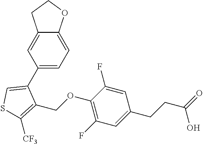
C1(C2=CSC([CF3])=C2COC2=C(F)C=C(CCC(=O)O)C=C2F)=CC=C2C(=C1)CCO2
